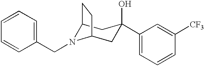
C12N(CC3=CC=CC=C3)C(CC(O)(C3=CC=CC([CF3])=C3)C1)CC2
